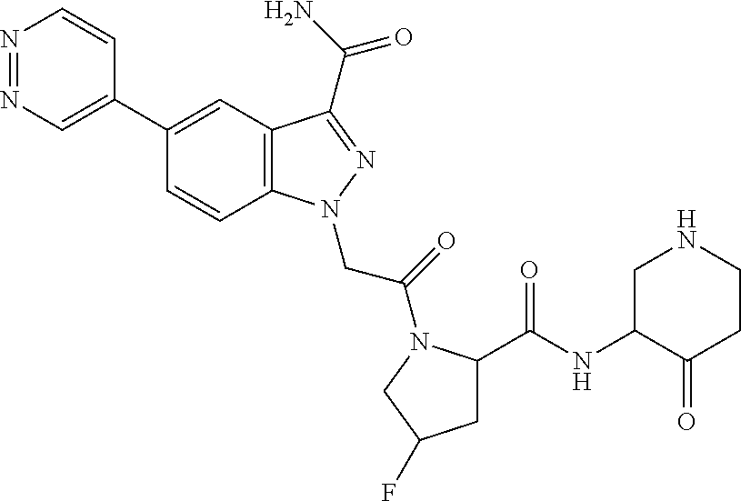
N1=NC=C(C2=CC3=C(C=C2)N(CC(=O)N2C(C(=O)NC4C(=O)CCNC4)CC(F)C2)N=C3C(N)=O)C=C1
